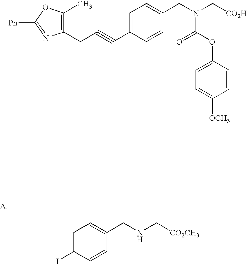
C1=CC(CNC[CO2CH3])=CC=C1I.C1=CC(CN(C[CO2H])C(OC2=CC=C([OCH3])C=C2)=O)=CC=C1C#CCC1=C(C)OC([Ph])=N1
